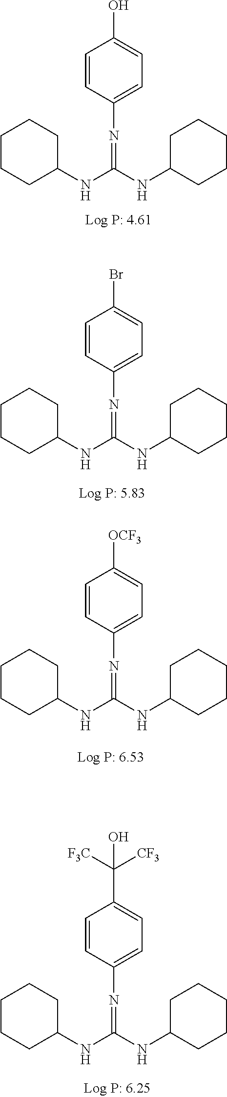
C1=CC(N=C(NC2CCCCC2)NC2CCCCC2)=CC=C1O.C1=CC(N=C(NC2CCCCC2)NC2CCCCC2)=CC=C1Br.C1=CC(N=C(NC2CCCCC2)NC2CCCCC2)=CC=C1[OCF3].C1=CC(N=C(NC2CCCCC2)NC2CCCCC2)=CC=C1C(O)([F3C])[CF3]
